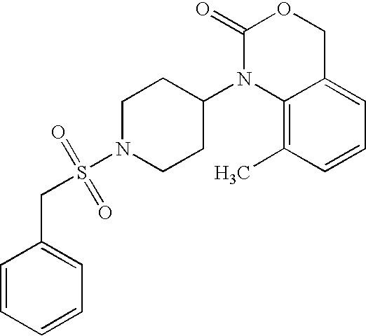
C1(=O)N(C2CCN(S(=O)(=O)CC3=CC=CC=C3)CC2)C2=C(C)C=CC=C2CO1
